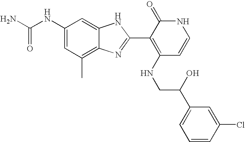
C1(C)=C2C(=CC(NC(N)=O)=C1)NC(C1=C(NCC(C3=CC=CC(Cl)=C3)O)C=CNC1=O)=N2
